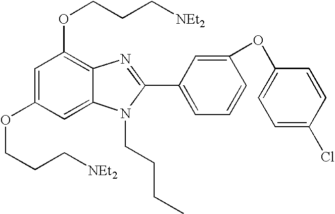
C1=C(OCCC[NEt2])C=C2C(=C1OCCC[NEt2])N=C(C1=CC=CC(OC3=CC=C(Cl)C=C3)=C1)N2CCCC
